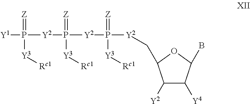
C1([Y2])C([Y4])C(B)OC1C[Y2]P(=[Z])([Y2]P([Y2]P(=[Z])([Y3][Rc1])[Y1])(=[Z])[Y3][Rc1])[Y3][Rc1]
